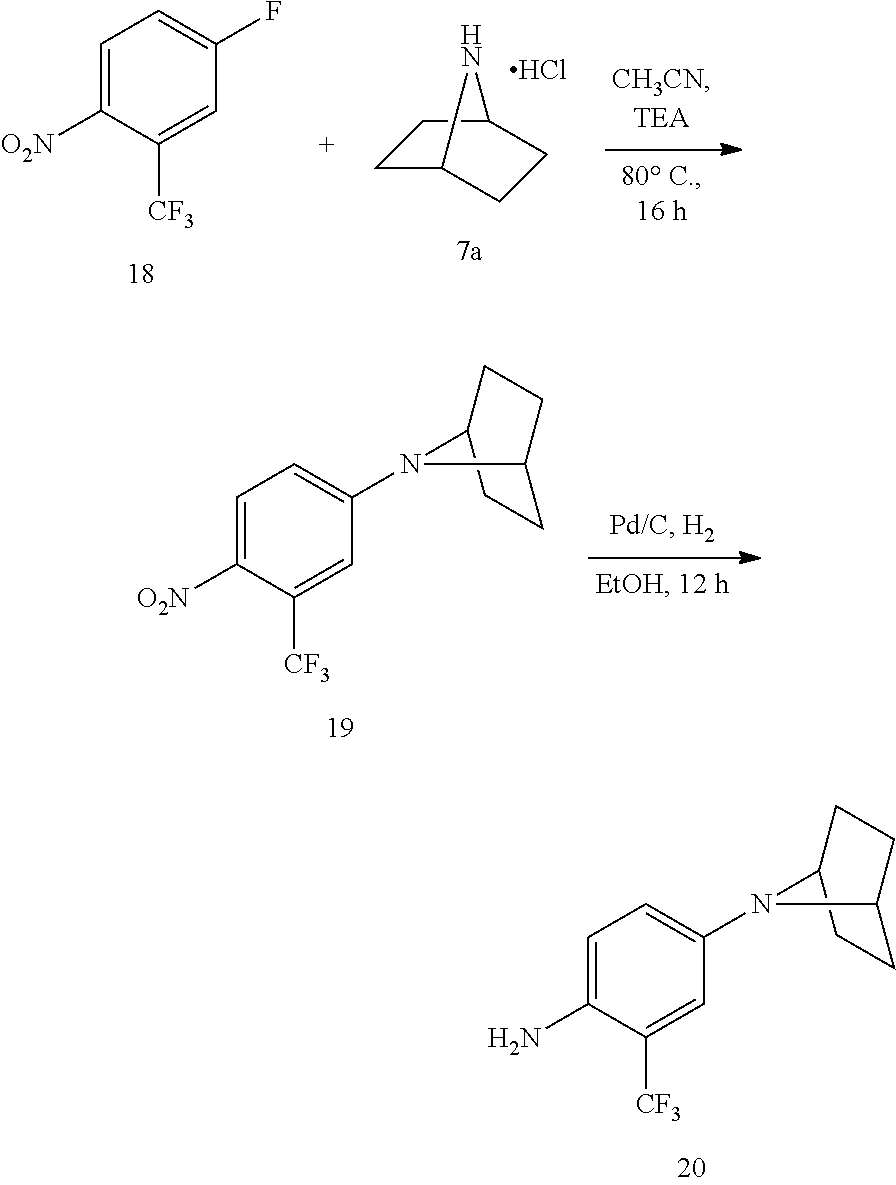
C1=C(N)C([CF3])=CC(N2C3CCC2CC3)=C1.C1=C([O2N])C([CF3])=CC(F)=C1.C1C2CCC(C1)N2.Cl.C1=C([O2N])C([CF3])=CC(N2C3CCC2CC3)=C1
